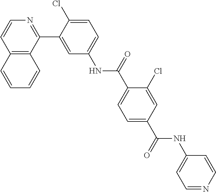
C12=C(C(C3=CC(NC(C4=CC=C(C(=O)NC5=CC=NC=C5)C=C4Cl)=O)=CC=C3Cl)=NC=C1)C=CC=C2
